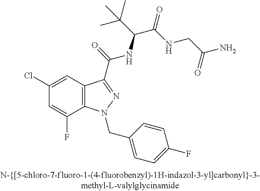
C1(Cl)=CC2=C(C(F)=C1)N(CC1=CC=C(F)C=C1)N=C2C(=O)NC(C(C)(C)C)C(=O)NCC(N)=O
